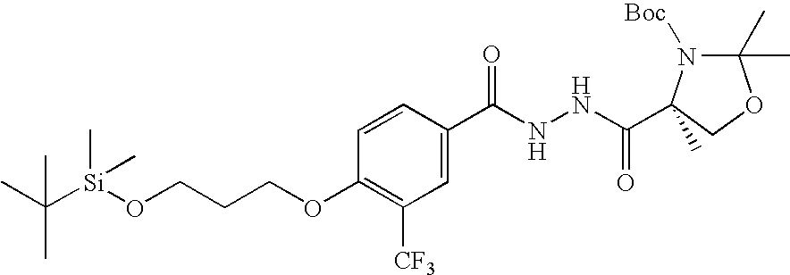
CC([Si](OCCCOC1=C([CF3])C=C(C(NNC(C2(C)N([Boc])C(C)(C)OC2)=O)=O)C=C1)(C)C)(C)C
